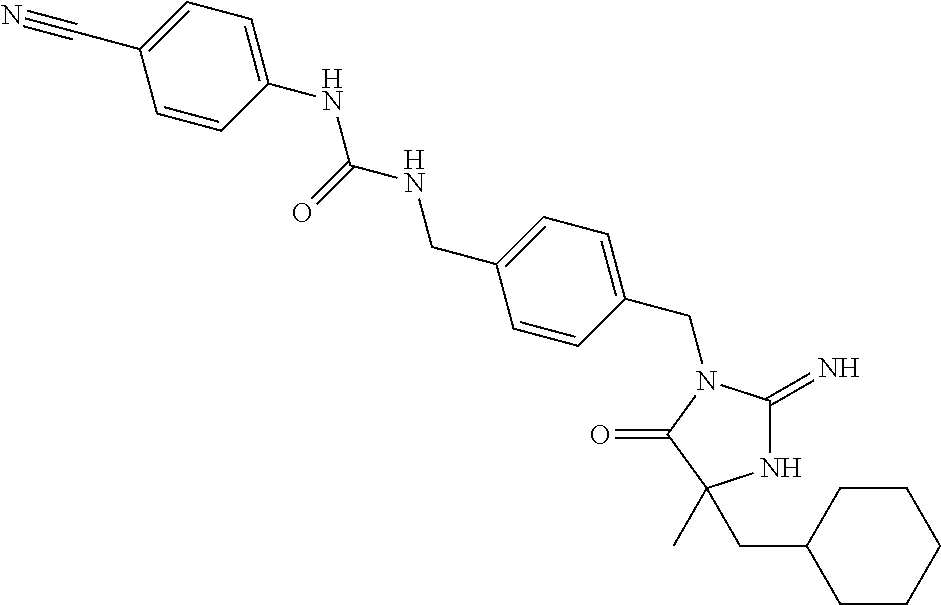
N1C(=N)N(CC2=CC=C(CNC(NC3=CC=C(C#N)C=C3)=O)C=C2)C(=O)C1(CC1CCCCC1)C
